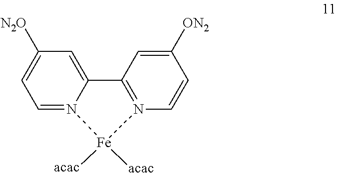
C12=CC([N2O])=CC=N1[Fe]([acac])([acac])N1=C2C=C([ON2])C=C1
